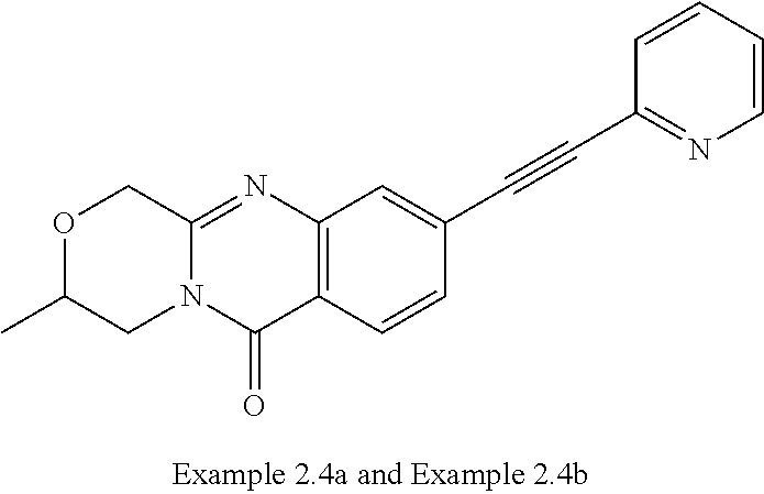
C12=NC3=C(C(=O)N1CC(C)OC2)C=CC(C#CC1=NC=CC=C1)=C3
